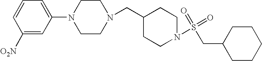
C1=C(N2CCN(CC3CCN(S(=O)(=O)CC4CCCCC4)CC3)CC2)C=C([O2N])C=C1
